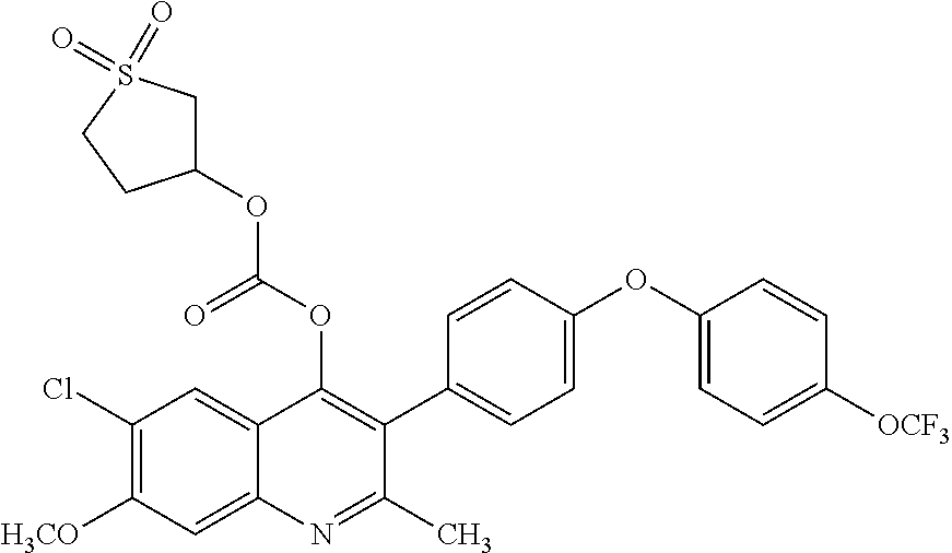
C1(Cl)=C([H3CO])C=C2C(=C1)C(OC(OC1CS(=O)(=O)CC1)=O)=C(C1=CC=C(OC3=CC=C([OCF3])C=C3)C=C1)C(C)=N2
